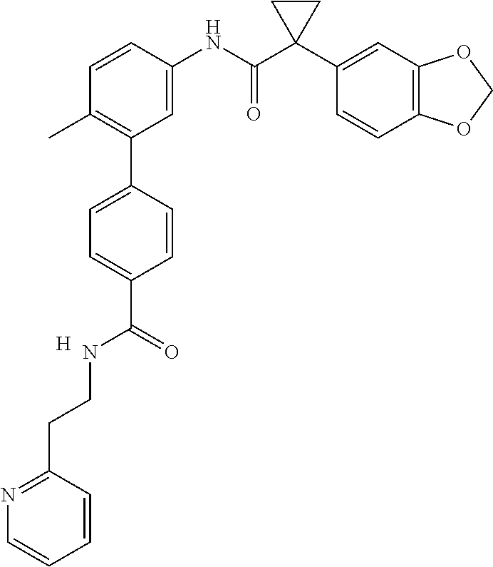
C1=C(NC(C2(C3=CC4=C(C=C3)OCO4)CC2)=O)C=CC(C)=C1C1=CC=C(C(=O)NCCC2=NC=CC=C2)C=C1.[H]
